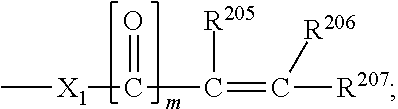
C[X1]C(=O)C(=C([R206])[R207])[R205]
